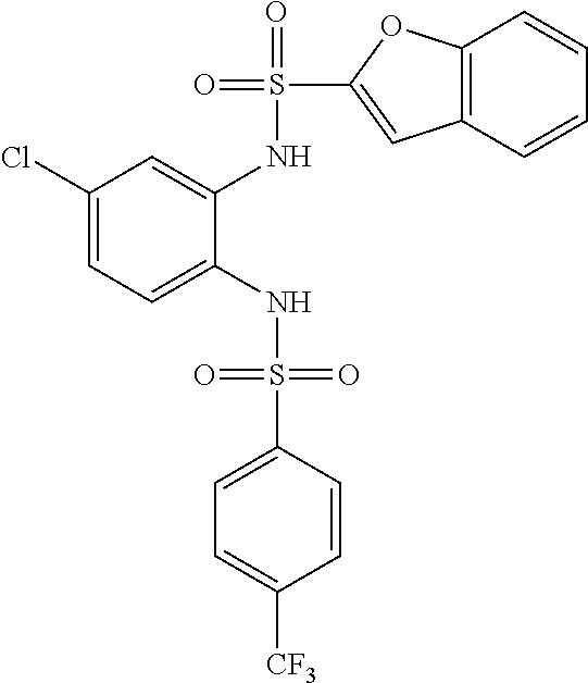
C1(Cl)=CC=C(NS(=O)(=O)C2=CC=C([CF3])C=C2)C(NS(=O)(C2=CC3=C(O2)C=CC=C3)=O)=C1
